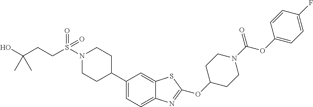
N1(S(=O)(=O)CCC(O)(C)C)CCC(C2=CC=C3C(=C2)SC(OC2CCN(C(OC4=CC=C(F)C=C4)=O)CC2)=N3)CC1
